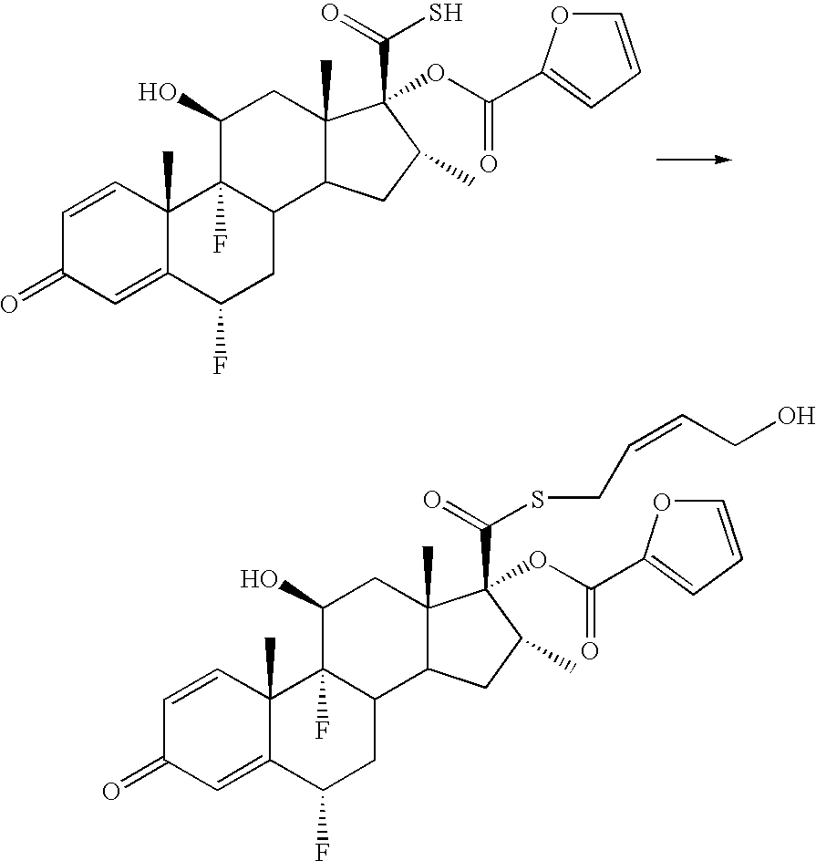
C1=CC2(C)C(=CC1=O)C(F)CC1C2(F)C(O)CC2(C)C1CC(C)C2(C(=O)S)OC(=O)C1=CC=CO1.C1=CC2(C)C(=CC1=O)C(F)CC1C2(F)C(O)CC2(C)C1CC(C)C2(C(=O)SCC=CCO)OC(=O)C1=CC=CO1
